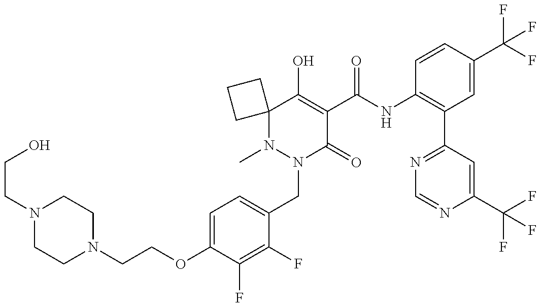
N1(C)N(CC2=CC=C(OCCN3CCN(CCO)CC3)C(F)=C2F)C(=O)C(C(NC2=C(C3=NC=NC(C(F)(F)F)=C3)C=C(C(F)(F)F)C=C2)=O)=C(O)C12CCC2
